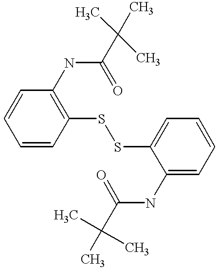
C1=CC(SSC2=CC=CC=C2NC(C(C)(C)C)=O)=C(NC(C(C)(C)C)=O)C=C1
